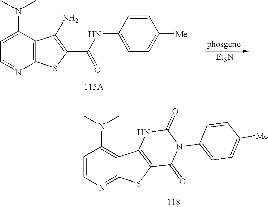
C12=C(C(N(C)C)=CC=N1)C(N)=C(C(=O)NC1=CC=C([Me])C=C1)S2.[Et3N].C12=NC=CC(N(C)C)=C1C1=C(S2)C(=O)N(C2=CC=C([Me])C=C2)C(=O)N1
